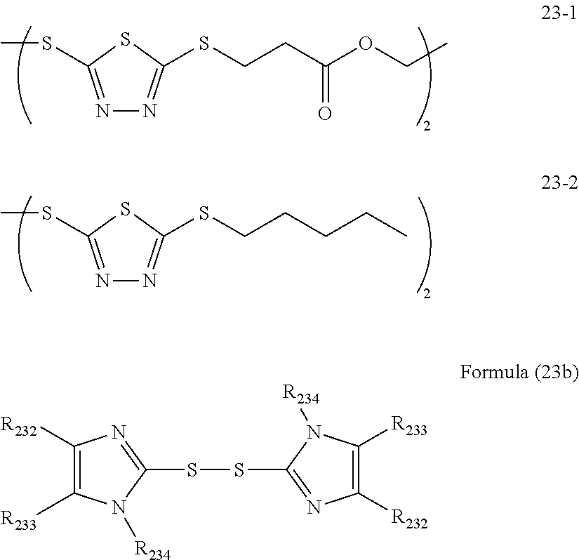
N1=C(SC)SC(SCCC(OCC)=O)=N1.N1=C(SC)SC(SCCCCC)=N1.C1([R232])=C([R233])N([R234])C(SSC2=NC([R232])=C([R233])N2[R234])=N1
